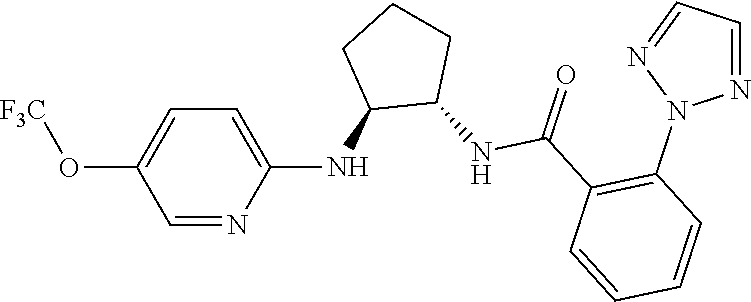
C1=C(NC2C(NC(C3=C(N4N=CC=N4)C=CC=C3)=O)CCC2)N=CC(O[F3C])=C1
